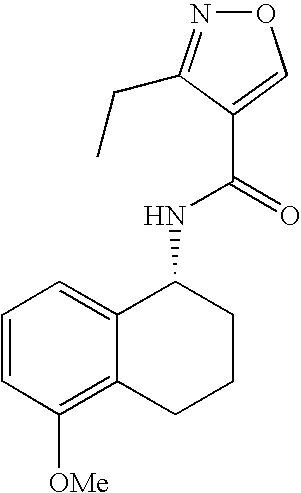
C12=CC=CC([OMe])=C1CCCC2NC(=O)C1=CON=C1CC
